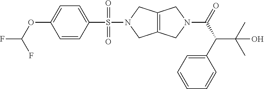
C1=CC(S(N2CC3=C(C2)CN(C(=O)C(C2=CC=CC=C2)C(C)(C)O)C3)(=O)=O)=CC=C1OC(F)F
